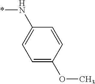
*NC1=CC=C(OC)C=C1
